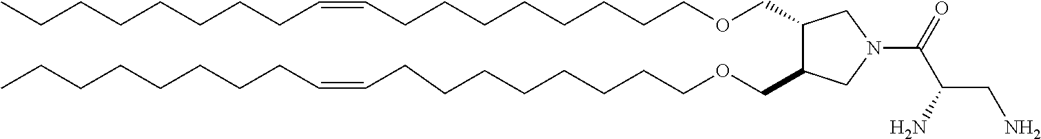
C1(COCCCCCCCCC=CCCCCCCCC)C(COCCCCCCCCC=CCCCCCCCC)CN(C(C(CN)N)=O)C1
